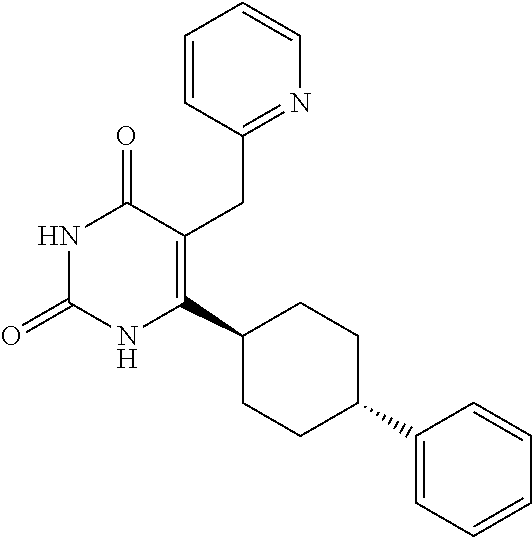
C1=CC(CC2=C(C3CCC(C4=CC=CC=C4)CC3)NC(=O)NC2=O)=NC=C1
